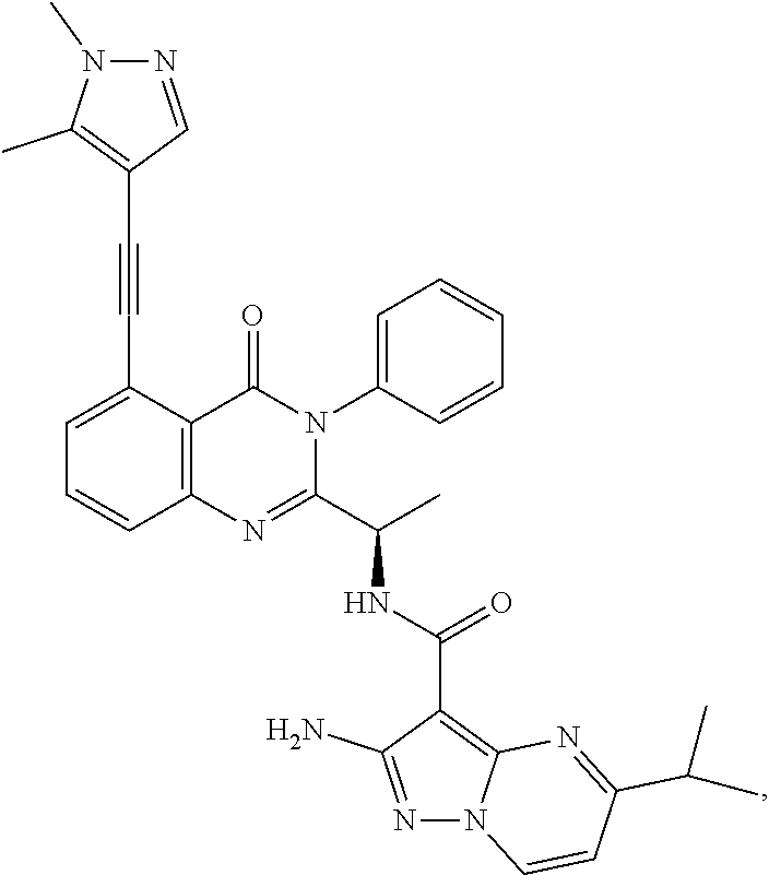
C1=C(C#CC2=C(C)N(C)N=C2)C2=C(C=C1)N=C(C(C)NC(=O)C1=C3N(N=C1N)C=CC(C(C)C)=N3)N(C1=CC=CC=C1)C2=O
